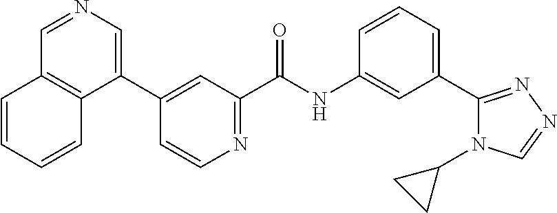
C1(C2=CN=CC3=C2C=CC=C3)=CC(C(NC2=CC(C3=NN=CN3C3CC3)=CC=C2)=O)=NC=C1
